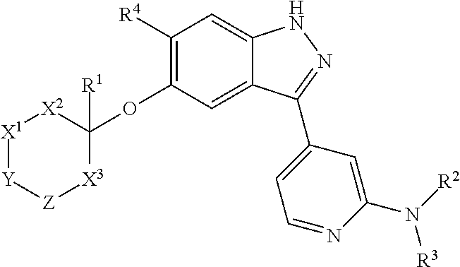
C1([R4])=C(OC2([R1])[X2][X1][Y][Z][X3]2)C=C2C(=C1)NN=C2C1=CC=NC(N([R3])[R2])=C1
